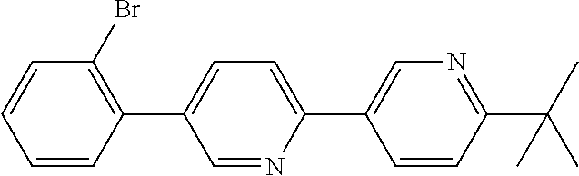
C1=NC(C2=CN=C(C(C)(C)C)C=C2)=CC=C1C1=C(Br)C=CC=C1
